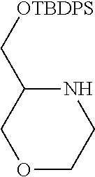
O1CCNC(C[OTBDPS])C1
